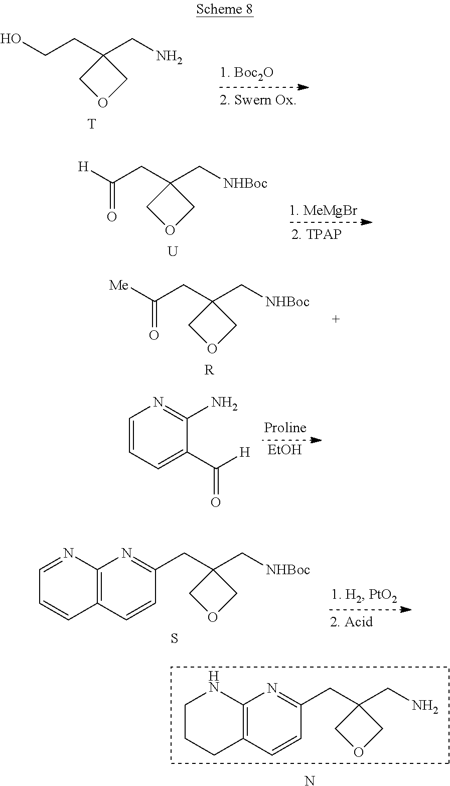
C1(CC2(CN)COC2)=NC2=C(C=C1)CCCN2.N.OCCC1(CN)COC1.[T].[H]C(CC1(C[NHBoc])COC1)=O.[U].[1. MeMgBr].[Me]C(CC1(C[NHBoc])COC1)=O.[R].C1=CC=C(C([H])=O)C(N)=N1.[EtOH].S.C1(CC2(C[NHBoc])COC2)=NC2=C(C=C1)C=CC=N2
